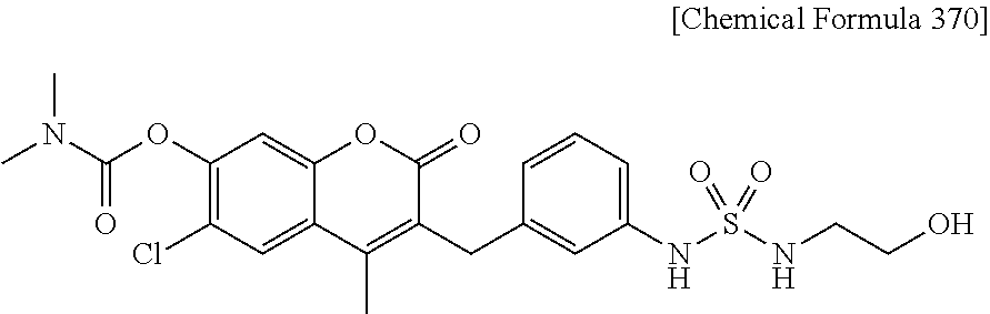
C1(OC(=O)N(C)C)=C(Cl)C=C2C(=C1)OC(=O)C(CC1=CC(NS(NCCO)(=O)=O)=CC=C1)=C2C
